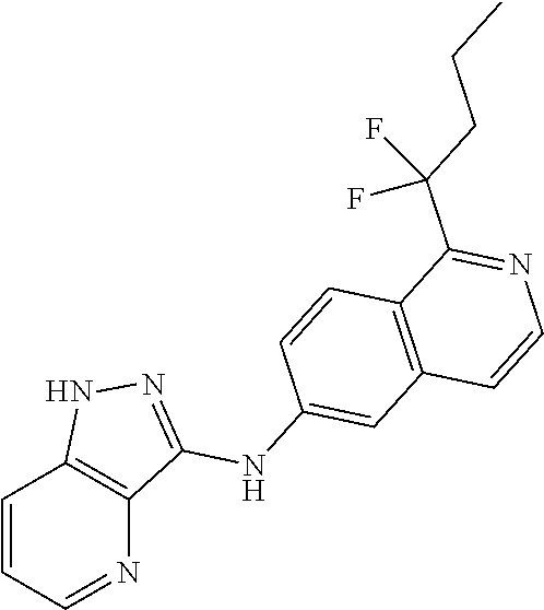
C1=CC=NC2=C1NN=C2NC1=CC2=C(C=C1)C(C(CCC)(F)F)=NC=C2
